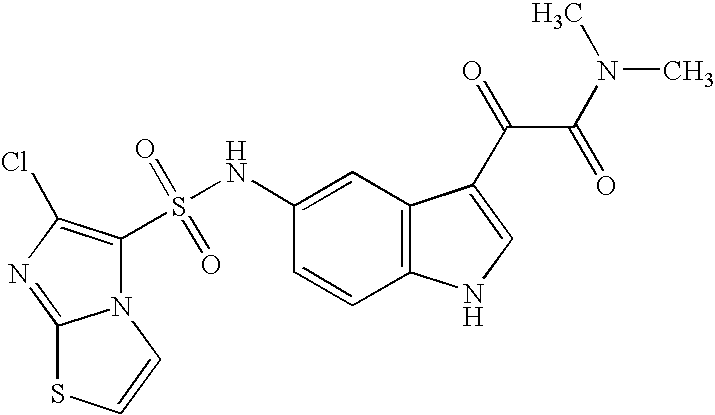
N12C(=NC(Cl)=C1S(NC1=CC3=C(C=C1)NC=C3C(=O)C(N(C)C)=O)(=O)=O)SC=C2
